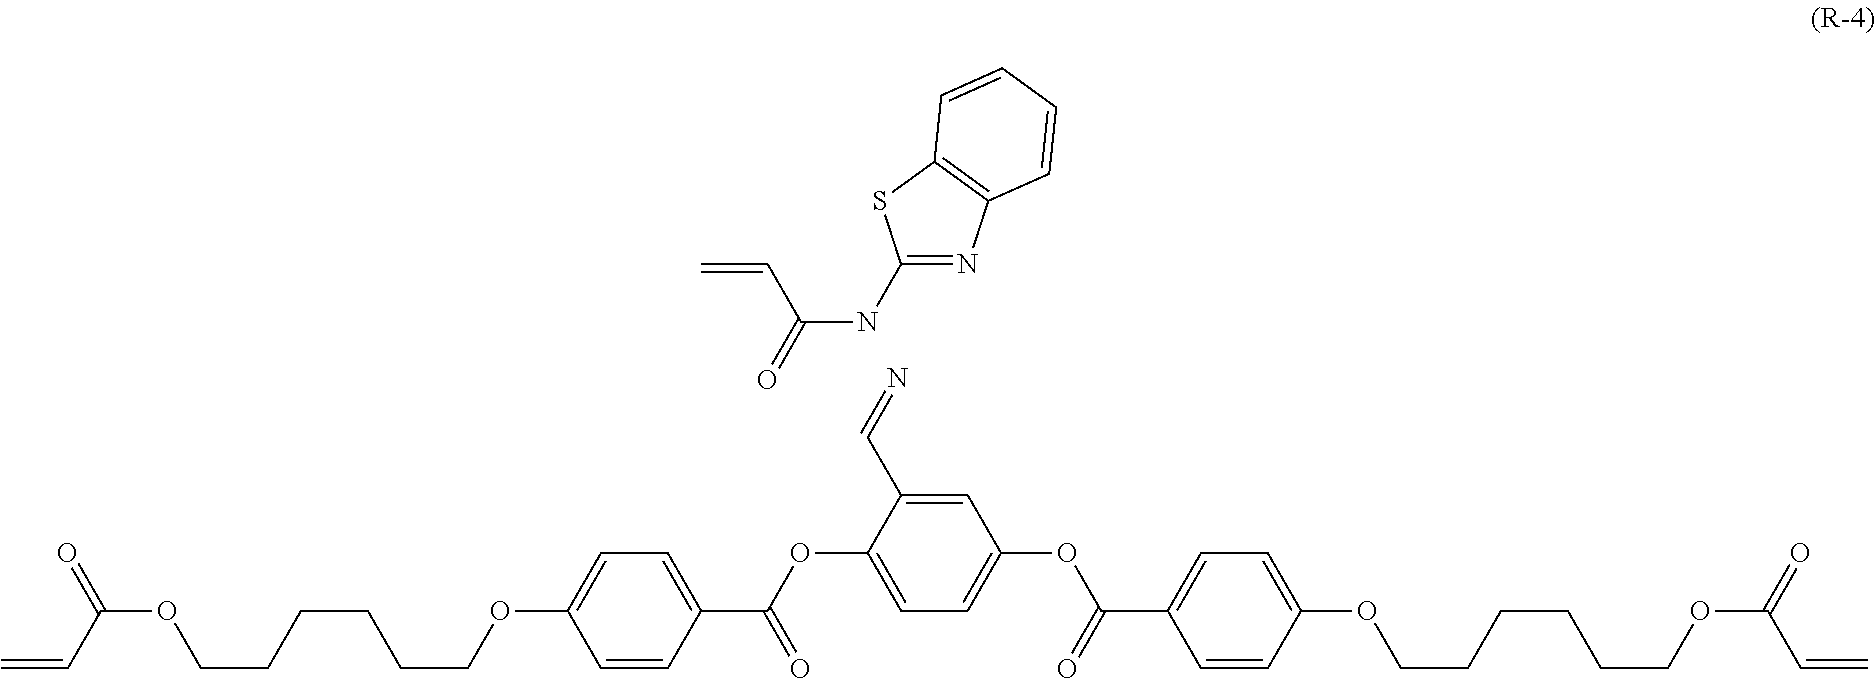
C1=C(OC(C2=CC=C(OCCCCCCOC(C=C)=O)C=C2)=O)C(C=N)=CC(OC(C2=CC=C(OCCCCCCOC(C=C)=O)C=C2)=O)=C1.N(C1=NC2=C(S1)C=CC=C2)C(=O)C=C
